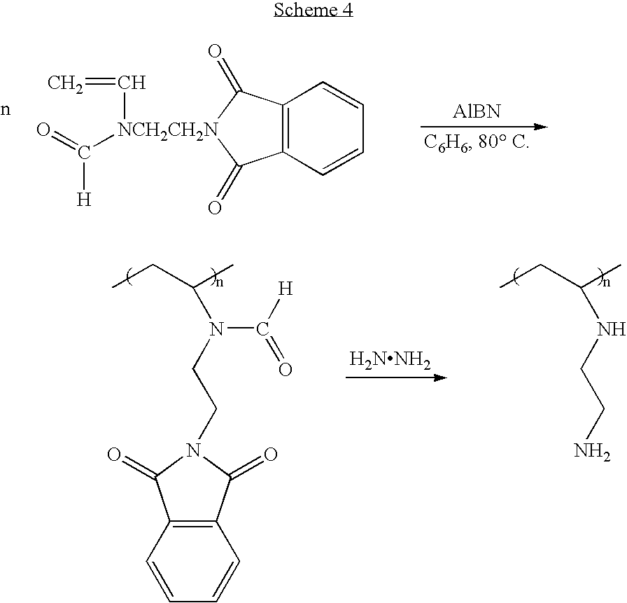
C12=C(C(=O)N(CCN(C([H])=O)C(C)CC)C1=O)C=CC=C2.N(C(C)CC)CCN.[H2NNH2].C1=CC2=C(C=C1)C(=O)[NCH2CH2N](C(=O)[H])(C=C)C2=O.[AlBN]
